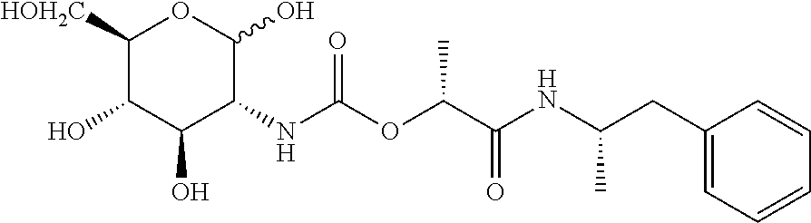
C1(NC(OC(C(NC(CC2=CC=CC=C2)C)=O)C)=O)C(O)OC([HOH2C])C(O)C1O
